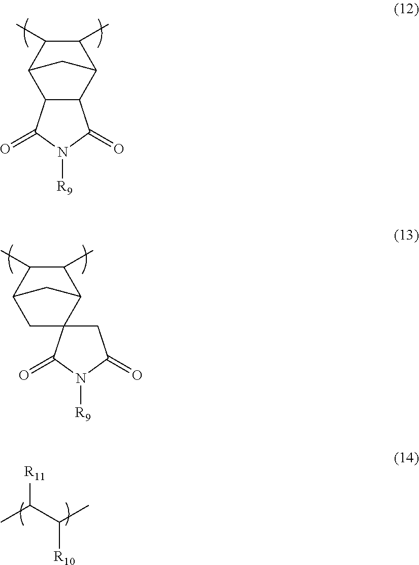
C12C3C(C)C(C)C(C1C(=O)N([R9])C2=O)C3.C12C(C)C(C)C(CC13CC(=O)N([R9])C3=O)C2.CC(C(C)[R10])[R11]
